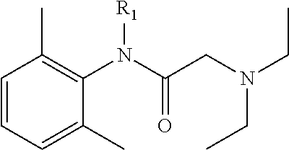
C1=CC=C(C)C(N(C(CN(CC)CC)=O)[R1])=C1C
